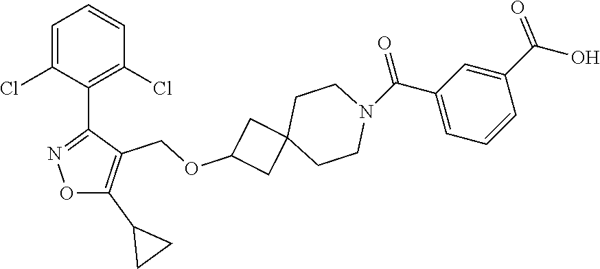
C1=C(Cl)C(C2=NOC(C3CC3)=C2COC2CC3(C2)CCN(C(C2=CC=CC(C(O)=O)=C2)=O)CC3)=C(Cl)C=C1
